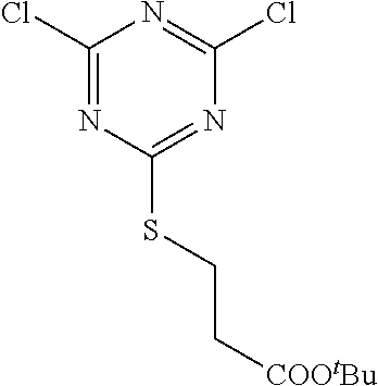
C1(Cl)=NC(SCC[COOtBu])=NC(Cl)=N1
